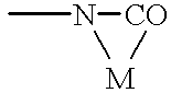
CN1[M][CO]1
